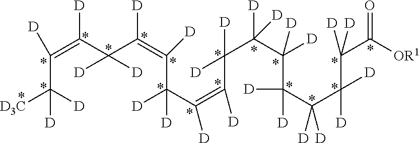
C(=C(C(C(=C(C(C(=C(C([D])([D])C(C(C(C(C(C(C([OR1])=O)([D])[D])([D])[D])([D])[D])([D])[D])([D])[D])([D])[D])[D])[D])([D])[D])[D])[D])([D])[D])[D])(C([D3C])([D])[D])[D]
